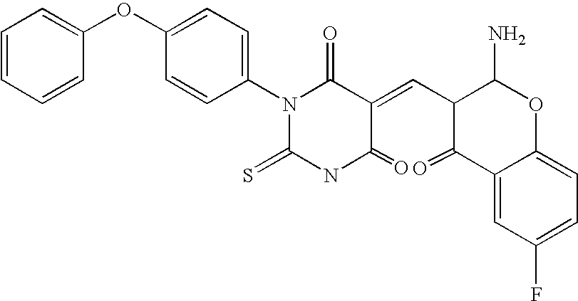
C1=CC=CC(OC2=CC=C(N3C(=S)NC(=O)C(=CC4C(=O)C5=CC(F)=CC=C5OC4N)C3=O)C=C2)=C1
